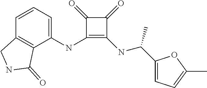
C1(NC2=CC=CC3=C2C(=O)NC3)=C(NC(C2=CC=C(C)O2)C)C(=O)C1=O
